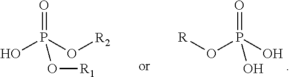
O=P(O[R])(O)O.O=P(O[R2])(O)O[R1]
